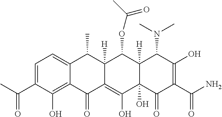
C1=C(C(C)=O)C(O)=C2C(=C1)C(C)C1([H])C(=C(O)C3(O)C([H])(C1OC(C)=O)C(N(C)C)C(O)=C(C(=O)N)C3=O)C2=O
